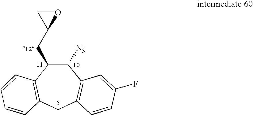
C1([N3])C(CC2OC2)C2=C(CC3=C1C=C(F)C=C3)C=CC=C2
